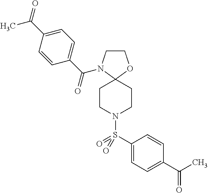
C1CN(C(C2=CC=C(C(=O)C)C=C2)=O)C2(O1)CCN(S(C1=CC=C(C(C)=O)C=C1)(=O)=O)CC2
